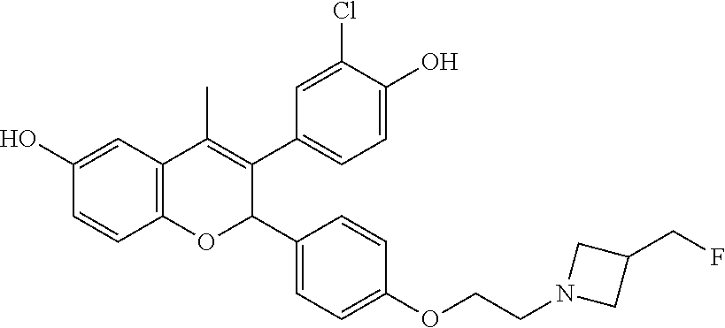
C12=C(C=C(O)C=C1)C(C)=C(C1=CC=C(O)C(Cl)=C1)C(C1=CC=C(OCCN3CC(CF)C3)C=C1)O2
